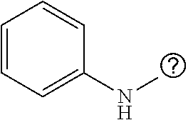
C1=CC=C(NC)C=C1
